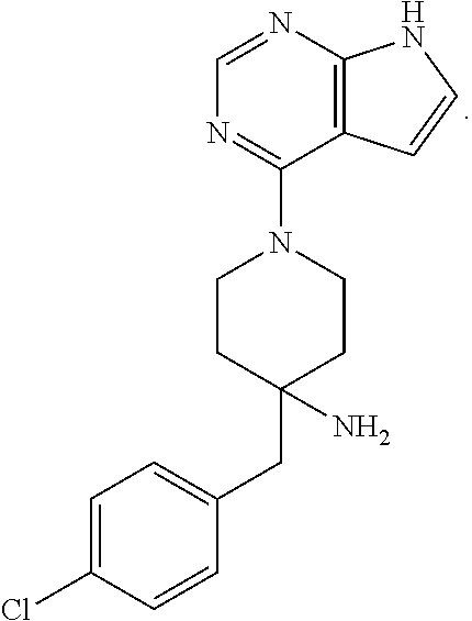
C12=C(N=CN=C1N1CCC(CC3=CC=C(Cl)C=C3)(N)CC1)NC=C2
